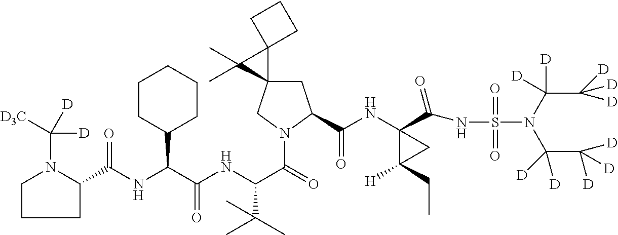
C1N(C([D3C])([D])[D])C(C(NC(C(NC(C(=O)N2CC3(CC2C(NC2(C(=O)NS(=O)(=O)N(C(C([D])([D])[D])([D])[D])C(C([D])([D])[D])([D])[D])C(CC)([H])C2)=O)C2(C3(C)C)CCC2)C(C)(C)C)=O)C2CCCCC2)=O)CC1
